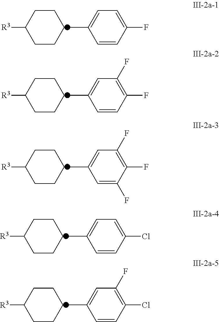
C1CCCCC1[R3].C1=CC(F)=CC=C1C.C1CCCCC1[R3].C1=CC(F)=C(F)C=C1C.C1CCCCC1[R3].C1=C(F)C(F)=C(F)C=C1C.C1CCCCC1[R3].C1=CC(Cl)=CC=C1C.C1CCCCC1[R3].C1=CC(Cl)=C(F)C=C1C
